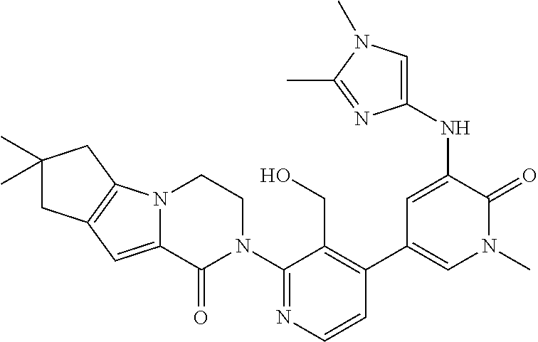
C1=CN=C(N2CCN3C(=CC4=C3CC(C)(C)C4)C2=O)C(CO)=C1C1=CN(C)C(=O)C(NC2=CN(C)C(C)=N2)=C1
